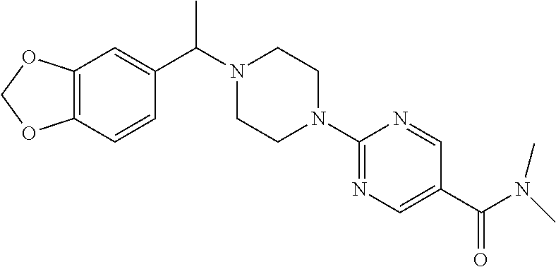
C12=C(C=CC(C(N3CCN(C4=NC=C(C(N(C)C)=O)C=N4)CC3)C)=C1)OCO2
